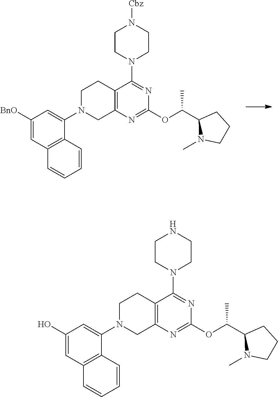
C1(O)=CC2=C(C(N3CC4=C(CC3)C(N3CCNCC3)=NC(OC(C3N(C)CCC3)C)=N4)=C1)C=CC=C2.C1([BnO])=CC2=C(C(N3CC4=C(CC3)C(N3CCN([Cbz])CC3)=NC(OC(C3N(C)CCC3)C)=N4)=C1)C=CC=C2
